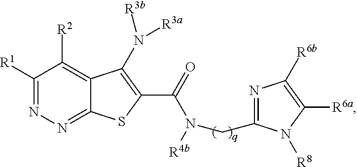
C1([R1])=NN=C2C(=C1[R2])C(N([R3b])[R3a])=C(C(N(CC1=NC([R6b])=C([R6a])N1[R8])[R4b])=O)S2
